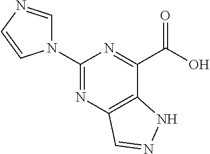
C1(N2C=NC=C2)=NC2=C(C(C(O)=O)=N1)NN=C2
